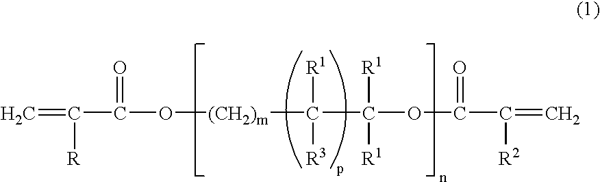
C=C(C(O[(CH2)m]C(C(OC(C(=C)[R2])=O)([R1])[R1])([R1])[R3])=O)[R]
